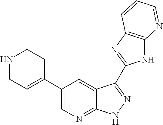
C1(C2=CCNCC2)=CN=C2C(=C1)C(C1=NC3=C(N1)N=CC=C3)=NN2
